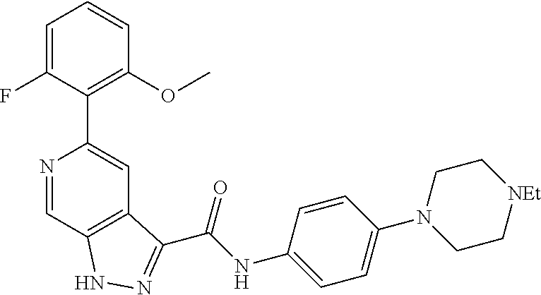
N1=CC2=C(C=C1C1=C(OC)C=CC=C1F)C(C(NC1=CC=C(N3CC[NEt]CC3)C=C1)=O)=NN2
